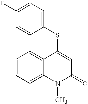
C1(F)=CC=C(SC2=CC(=O)N(C)C3=CC=CC=C23)C=C1
